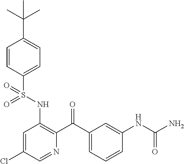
C1=CC(S(NC2=C(C(C3=CC=CC(NC(N)=O)=C3)=O)N=CC(Cl)=C2)(=O)=O)=CC=C1C(C)(C)C
